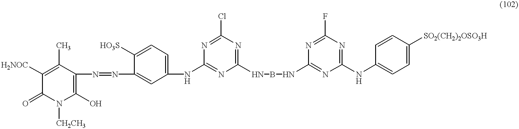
C1([H2NOC])=C(C)C(N=NC2=CC(NC3=NC(NBNC4=NC(NC5=CC=C([SO2(CH2)2OSO3H])C=C5)=NC(F)=N4)=NC(Cl)=N3)=CC=C2[HO3S])=C(O)N([CH2CH3])C1=O
